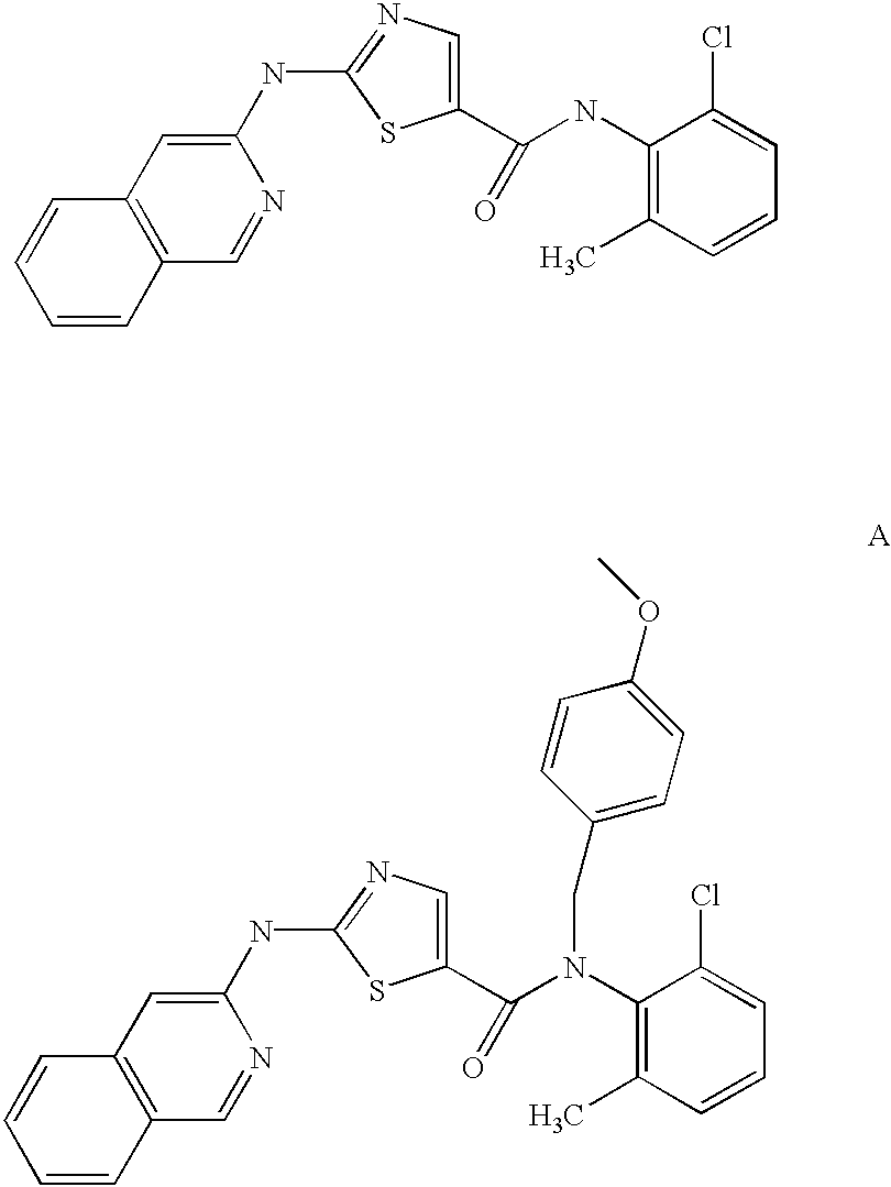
C1(NC2=NC=C(C(NC3=C(C)C=CC=C3Cl)=O)S2)=CC2=C(C=N1)C=CC=C2.C1(NC2=NC=C(C(N(C3=C(C)C=CC=C3Cl)CC3=CC=C(OC)C=C3)=O)S2)=CC2=C(C=N1)C=CC=C2
